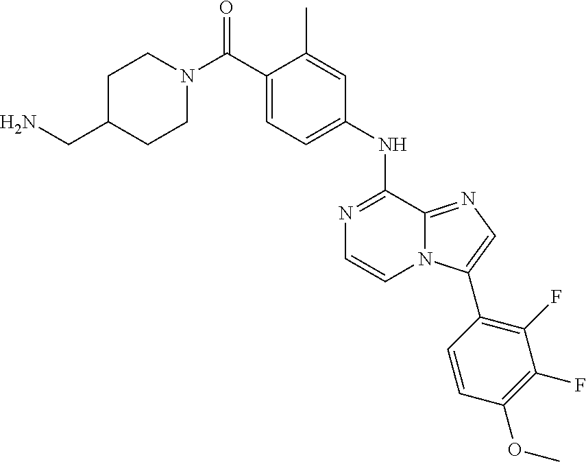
C1(NC2=NC=CN3C2=NC=C3C2=C(F)C(F)=C(OC)C=C2)=CC=C(C(N2CCC(CN)CC2)=O)C(C)=C1
